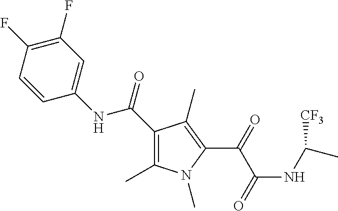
C1(C(=O)NC2=CC(F)=C(F)C=C2)=C(C)N(C)C(C(C(=O)NC([CF3])C)=O)=C1C
